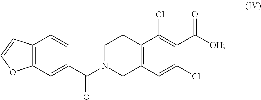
C12=C(C=C(C(N3CC4=C(CC3)C(Cl)=C(C([OH])=O)C(Cl)=C4)=O)C=C1)OC=C2
